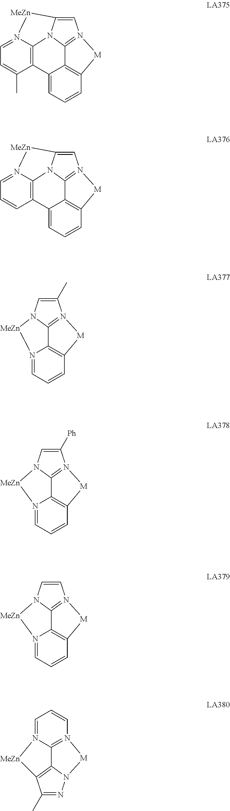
C12=CN3=C4N1C1=C(C5=CC=CC(=C45)[M]3)C(C)=CC=N1[MeZn]2.C12=CN3=C4N1C1=C(C5=CC=CC(=C45)[M]3)C=CC=N1[MeZn]2.C1=C(C)N2=C3N1[MeZn]N1=CC=CC(=C31)[M]2.C1=C([Ph])N2=C3N1[MeZn]N1=CC=CC(=C31)[M]2.C1=CN2=C3N1[MeZn]N1=CC=CC(=C31)[M]2.C1(C)=NN2C3=C1[MeZn]N1=CC=CN(=C31)[M]2
